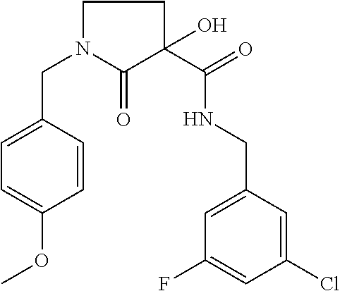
C1N(CC2=CC=C(OC)C=C2)C(=O)C(C(=O)NCC2=CC(F)=CC(Cl)=C2)(O)C1
